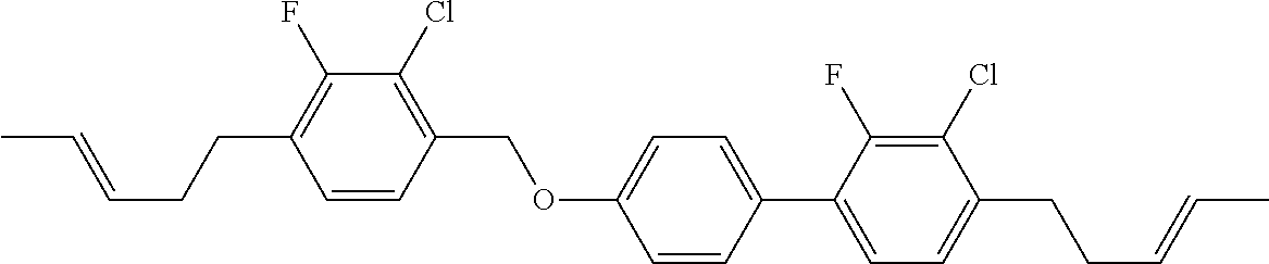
C1=CC(COC2=CC=C(C3=CC=C(CCC=CC)C(Cl)=C3F)C=C2)=C(Cl)C(F)=C1CCC=CC
